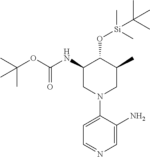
C1(NC(OC(C)(C)C)=O)CN(C2=CC=NC=C2N)CC(C)C1O[Si](C(C)(C)C)(C)C
